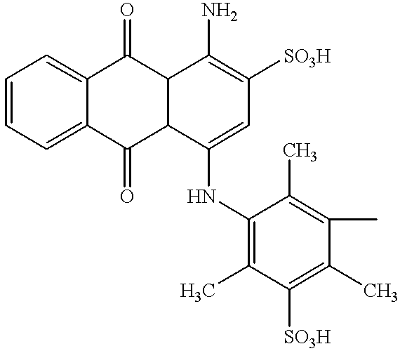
C1=CC=C2C(=C1)C(=O)C1C(C2=O)C(NC2=C(C)C([SO3H])=C(C)C(C)=C2C)=CC([SO3H])=C1N
